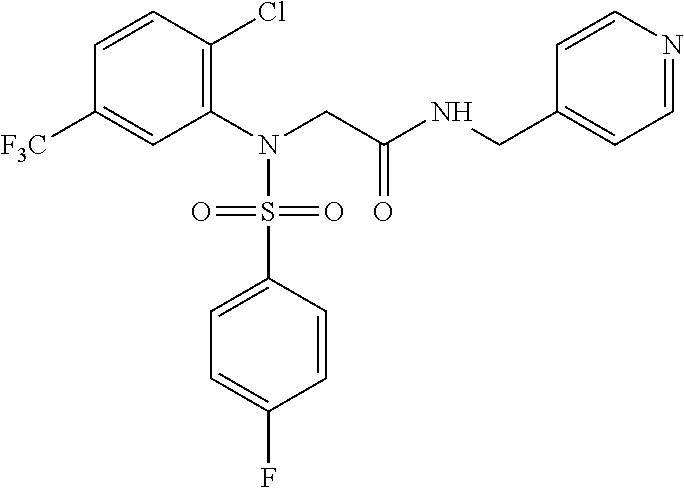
C1(N(CC(NCC2=CC=NC=C2)=O)S(C2=CC=C(F)C=C2)(=O)=O)=C(Cl)C=CC([F3C])=C1
